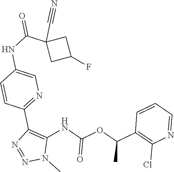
C1(C(OC(NC2=C(C3=NC=C(NC(C4(C#N)CC(F)C4)=O)C=C3)N=NN2C)=O)C)=C(Cl)N=CC=C1
